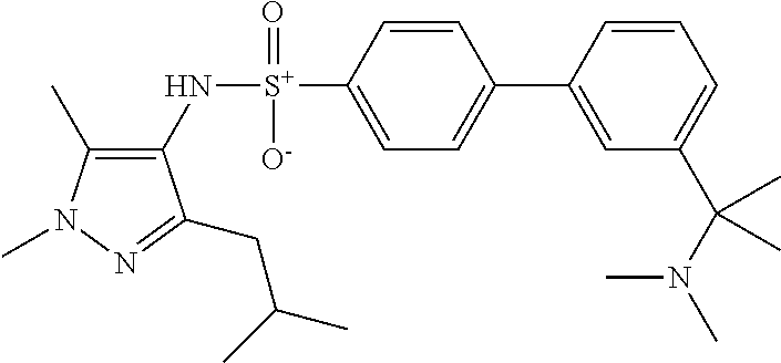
C1(C)=C(N[S+](C2=CC=C(C3=CC(C(N(C)C)(C)C)=CC=C3)C=C2)(=O)[O-])C(CC(C)C)=NN1C
